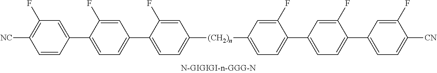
C1=C(F)C(C2=CC(F)=C([NC])C=C2)=CC=C1C1=CC=C([(CH2)n]C2=CC=C(C3=CC=C(C4=CC=C([CN])C(F)=C4)C(F)=C3)C(F)=C2)C=C1F
